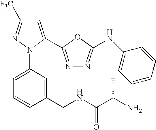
C1=C(N2N=C([F3C])C=C2C2=NN=C(NC3=CC=CC=C3)O2)C=C(CNC(C(N)C)=O)C=C1
